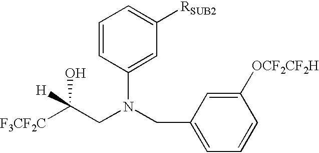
C1=CC(N(CC2=CC=CC([OCF2CF2H])=C2)CC([F3CF2C])(O)[H])=CC([RSUB2])=C1
